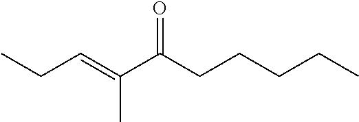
C(C=C(C(CCCCC)=O)C)C
